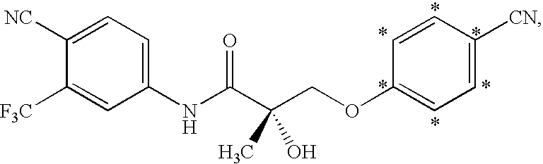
C1=C([NC])C([F3C])=CC(NC(C(COC2=CC=C([CN])C=C2)(C)O)=O)=C1
